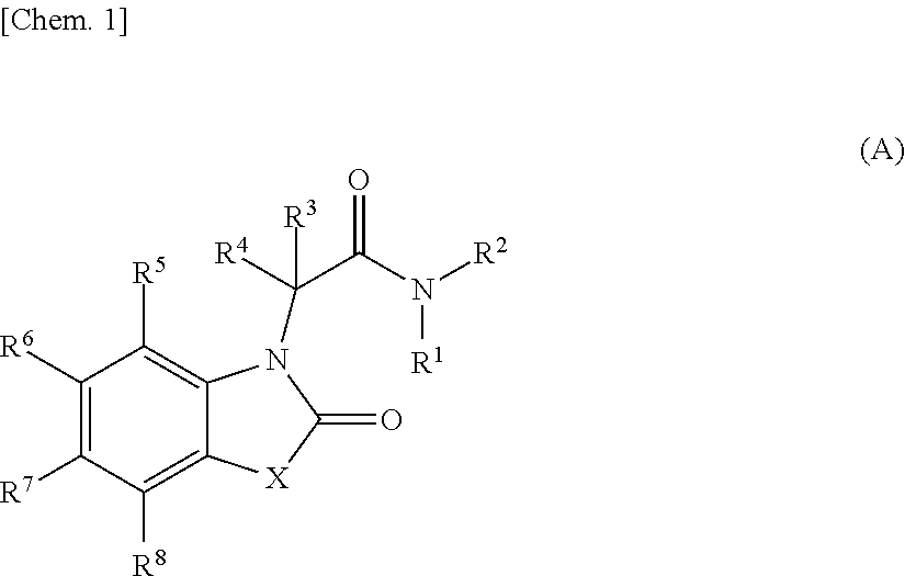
C1([R6])=C([R7])C([R8])=C2C(=C1[R5])N(C(C(N([R2])[R1])=O)([R3])[R4])C(=O)[X]2
